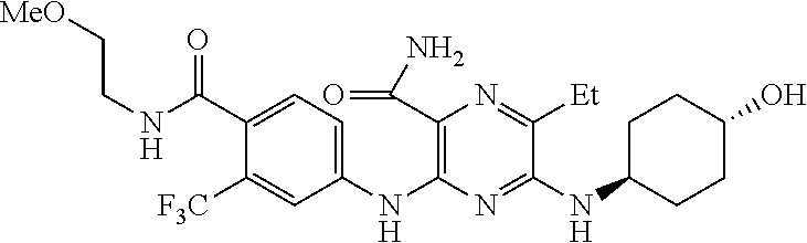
C1(NC2=C(C(N)=O)N=C([Et])C(NC3CCC(O)CC3)=N2)=CC=C(C(NCC[MeO])=O)C([F3C])=C1
